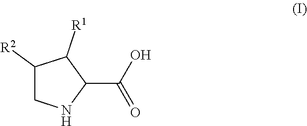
C1(C(O)=O)C([R1])C([R2])CN1
